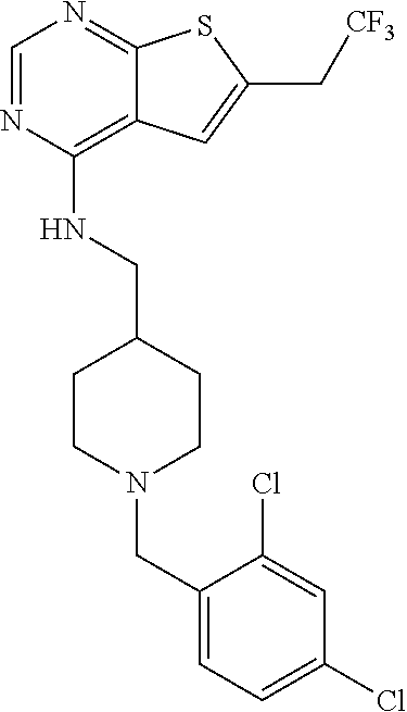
C1=NC(NCC2CCN(CC3=CC=C(Cl)C=C3Cl)CC2)=C2C(=N1)SC(C[CF3])=C2
